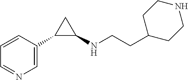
C1(C2=CN=CC=C2)C(NCCC2CCNCC2)C1
